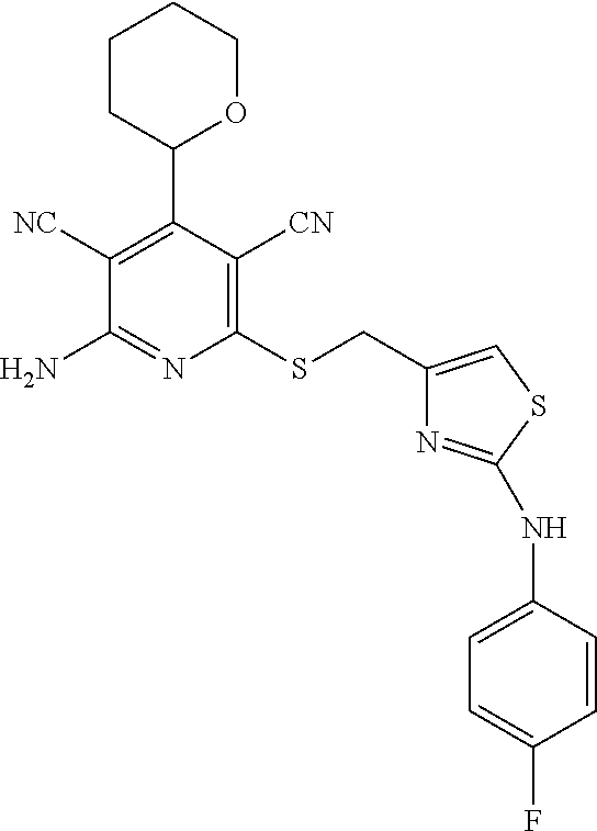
C1([NC])=C(C2OCCCC2)C([CN])=C(SCC2=CSC(NC3=CC=C(F)C=C3)=N2)N=C1N
